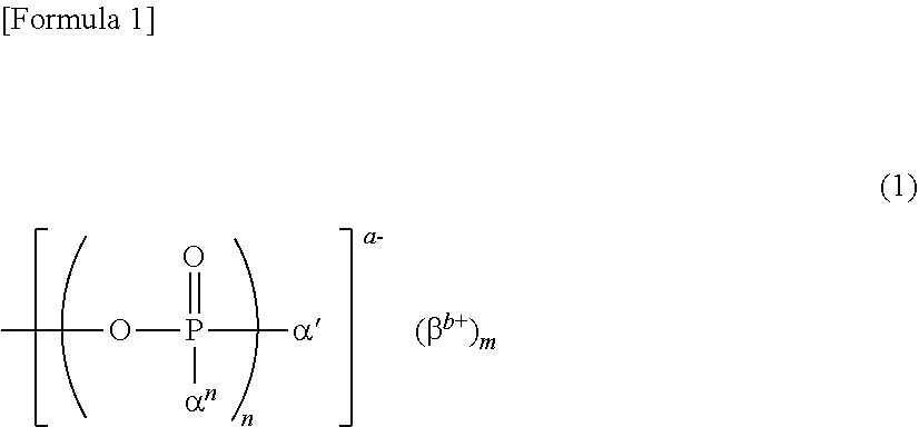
COP(=O)([a])[an]
